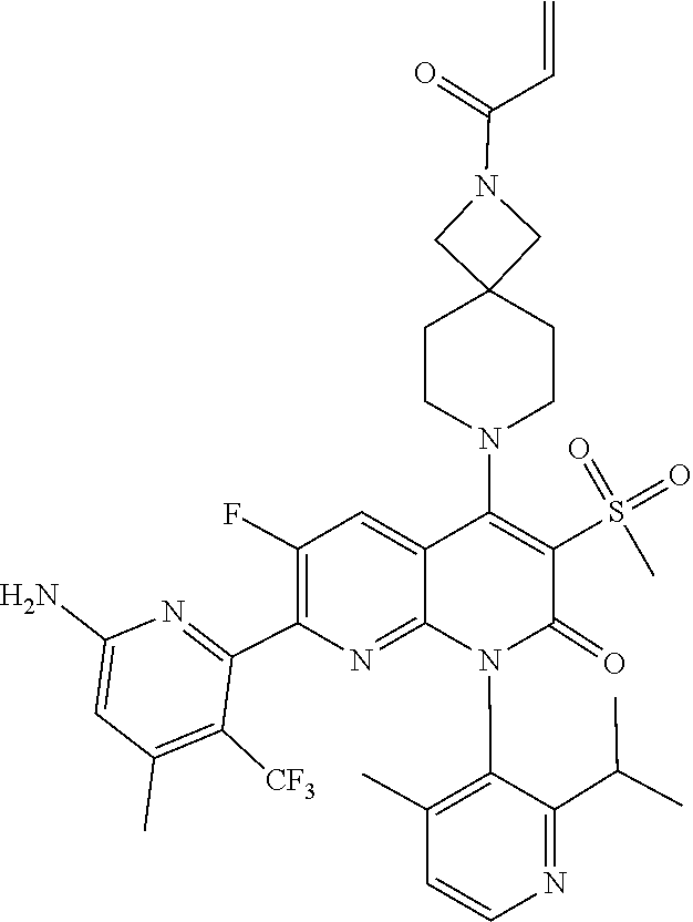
C1(N2C3=NC(C4=NC(N)=CC(C)=C4[CF3])=C(F)C=C3C(N3CCC4(CN(C(C=C)=O)C4)CC3)=C(S(=O)(=O)C)C2=O)=C(C)C=CN=C1C(C)C
